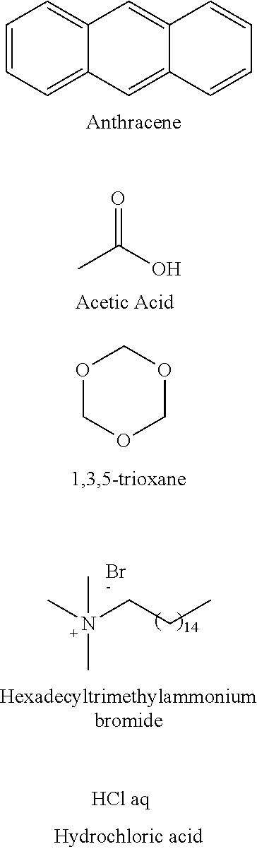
C1=CC=C2C(=C1)C=C1C(=C2)C=CC=C1.CC(O)=O.O1COCOC1.CN(CCC)(C)C.Br
